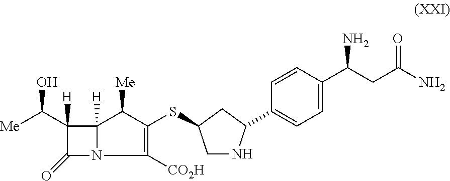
C1(C([Me])O)([H])C(=O)N2C1([H])C([Me])C(SC1CNC(C3=CC=C(C(CC(N)=O)N)C=C3)C1)=C2[CO2H]
